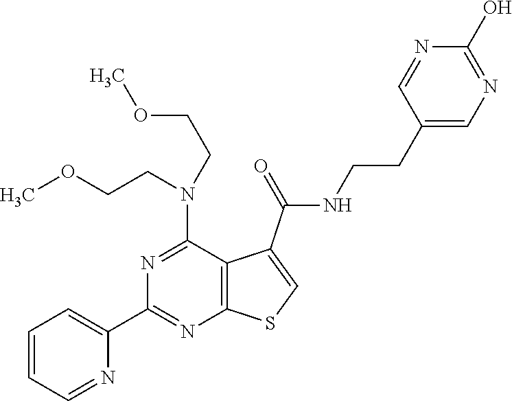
N1=C(N(CCOC)CCOC)C2=C(N=C1C1=CC=CC=N1)SC=C2C(NCCC1=CN=C(O)N=C1)=O
